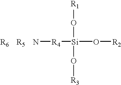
N[R4][Si](O[R2])(O[R1])O[R3].[R5].[R6]
